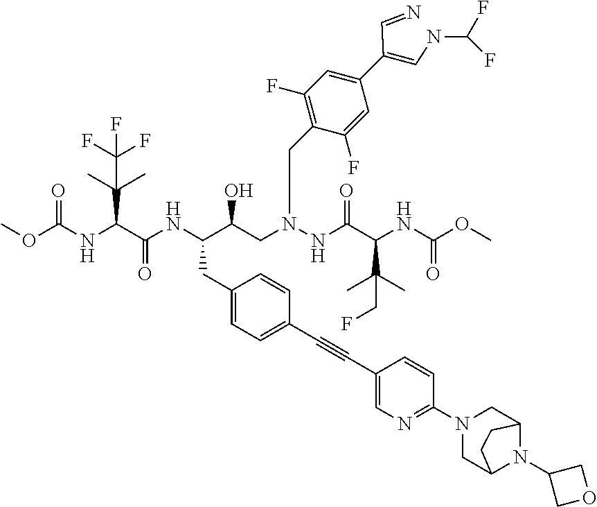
C1=C(C#CC2=CC=C(CC(C(CN(NC(C(NC(OC)=O)C(C)(C)CF)=O)CC3=C(F)C=C(C(=CNC(F)F)C=N)C=C3F)O)NC(C(NC(OC)=O)C(C)(C)C(F)(F)F)=O)C=C2)C=CC(N2CC3N(C4COC4)C(C2)CC3)=N1
